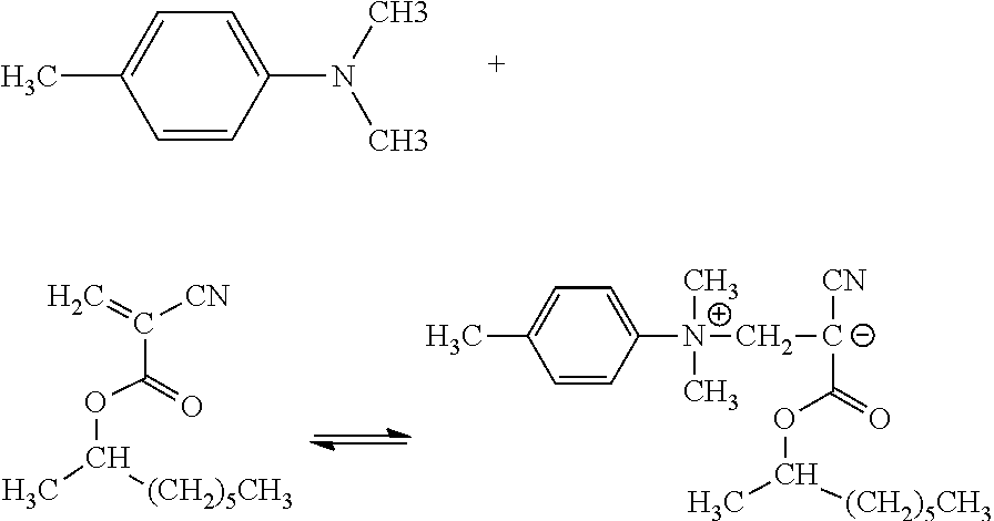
C1=CC(N(C)C)=CC=C1C.C=C([CN])C(=O)OC(C)[(CH2)5CH3].C([C-]([CN])C(=O)OC(C)[(CH2)5CH3])[N+](C1=CC=C(C)C=C1)(C)C
